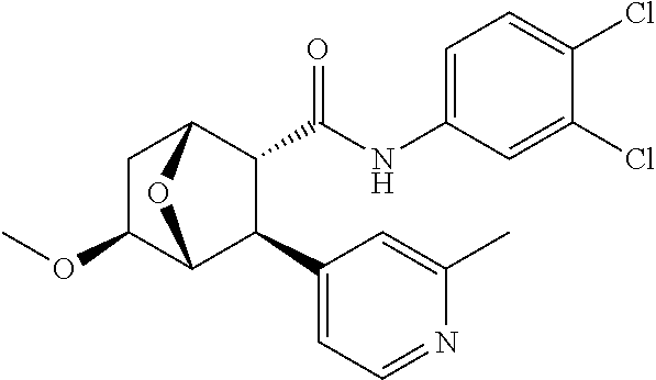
C1C(OC)C2C(C3=CC=NC(C)=C3)C(C(NC3=CC=C(Cl)C(Cl)=C3)=O)C1O2
